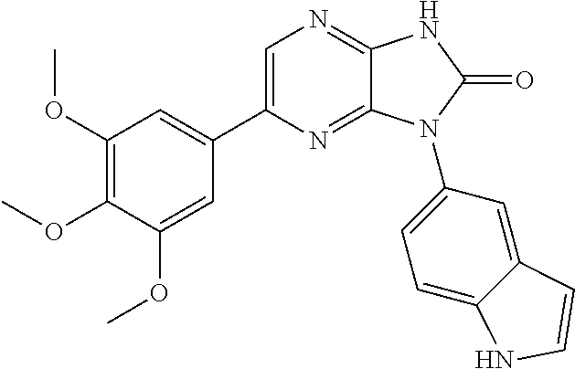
C1=C(C2=CC(OC)=C(OC)C(OC)=C2)N=C2C(=N1)NC(=O)N2C1=CC=C2C(=C1)C=CN2
